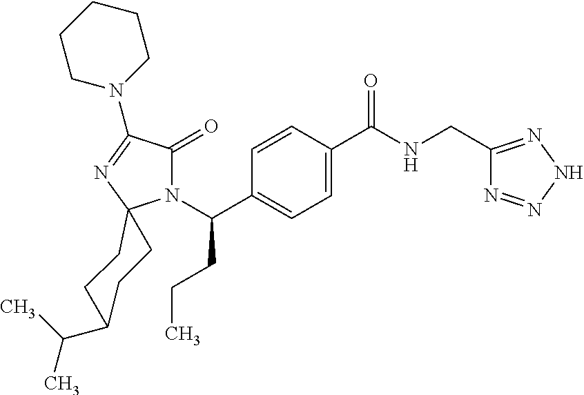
C1C(C(C)C)CCC2(C1)N(C(CCC)C1=CC=C(C(=O)NCC3=NNN=N3)C=C1)C(=O)C(N1CCCCC1)=N2
